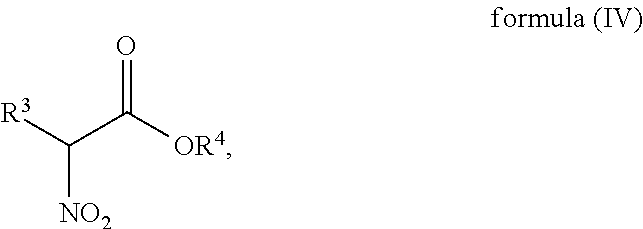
[R3]C(C([OR4])=O)[NO2]
